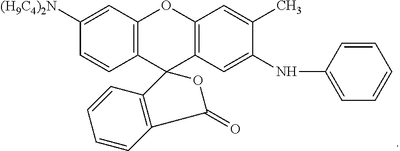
C12=C(C=C([(H9C4)2N])C=C1)OC1=C(C23C2=C(C(=O)O3)C=CC=C2)C=C(NC2=CC=CC=C2)C(C)=C1
